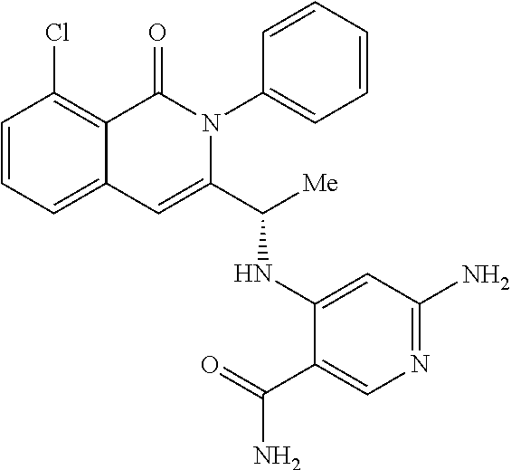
C1=CC=C2C(=C1Cl)C(=O)N(C1=CC=CC=C1)C(C([Me])NC1=CC(N)=NC=C1C(=O)N)=C2
